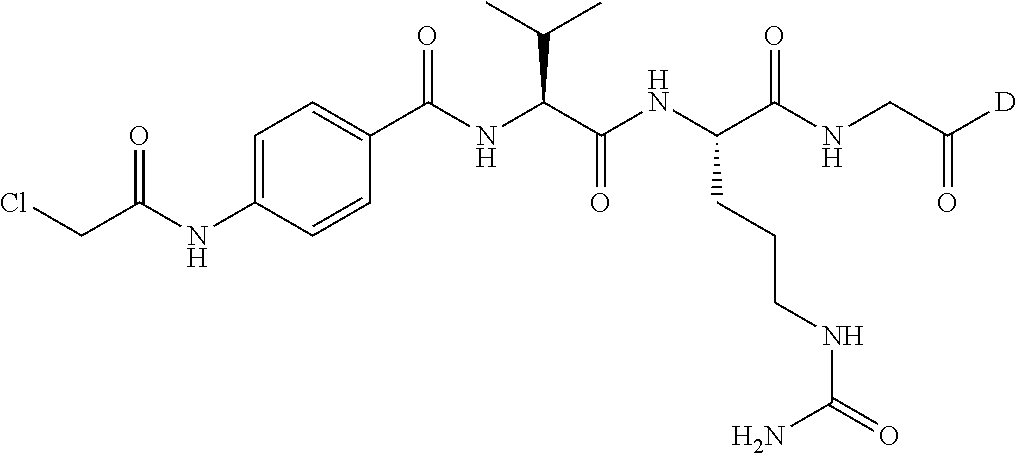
C1(C(NC(C(NC(C(NCC([D])=O)=O)CCCNC(=O)N)=O)C(C)C)=O)=CC=C(NC(CCl)=O)C=C1
